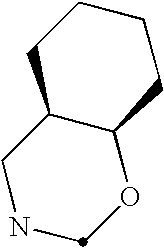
N1CC2C(OC1)CCCC2
